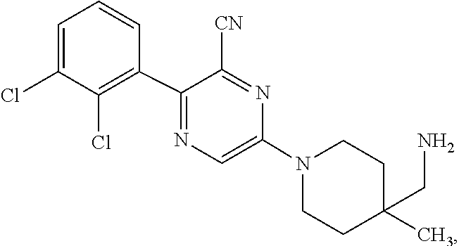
C1C(CN)(C)CCN(C2=CN=C(C3=C(Cl)C(Cl)=CC=C3)C([CN])=N2)C1
